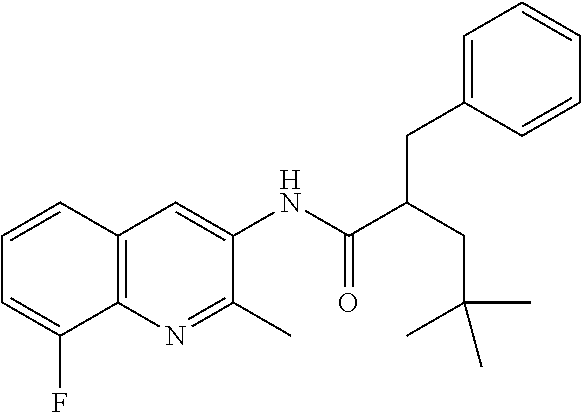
C12=C(N=C(C)C(NC(C(CC(C)(C)C)CC3=CC=CC=C3)=O)=C1)C(F)=CC=C2
